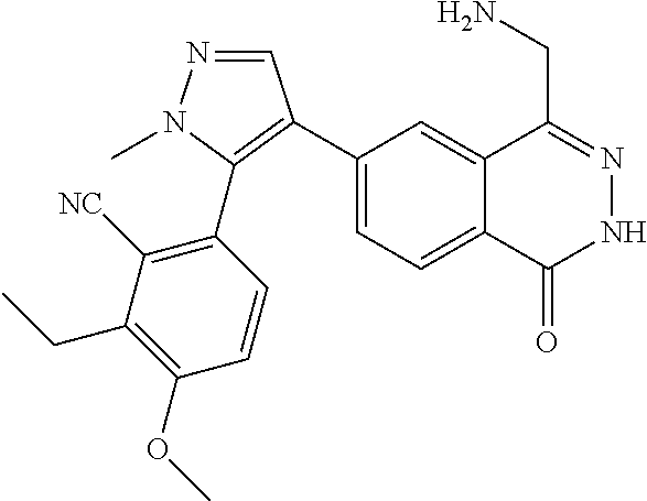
C1(C2=C(C3=C([NC])C(CC)=C(OC)C=C3)N(C)N=C2)=CC=C2C(=C1)C(CN)=NNC2=O
